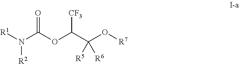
[R1]N(C(OC(C(O[R7])([R6])[R5])[CF3])=O)[R2]
